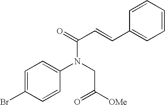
C1=C(Br)C=CC(N(CC([OMe])=O)C(=O)C=CC2=CC=CC=C2)=C1
